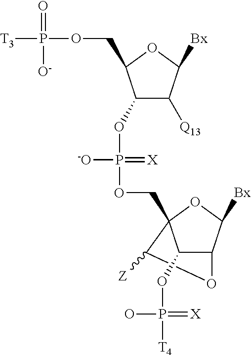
C1(OP(OCC23OC([Bx])C(OC2[Z])C3OP([T4])(=[X])O)(=[X])[-O])C([Q13])C([Bx])OC1COP([T3])(=O)[O-]
